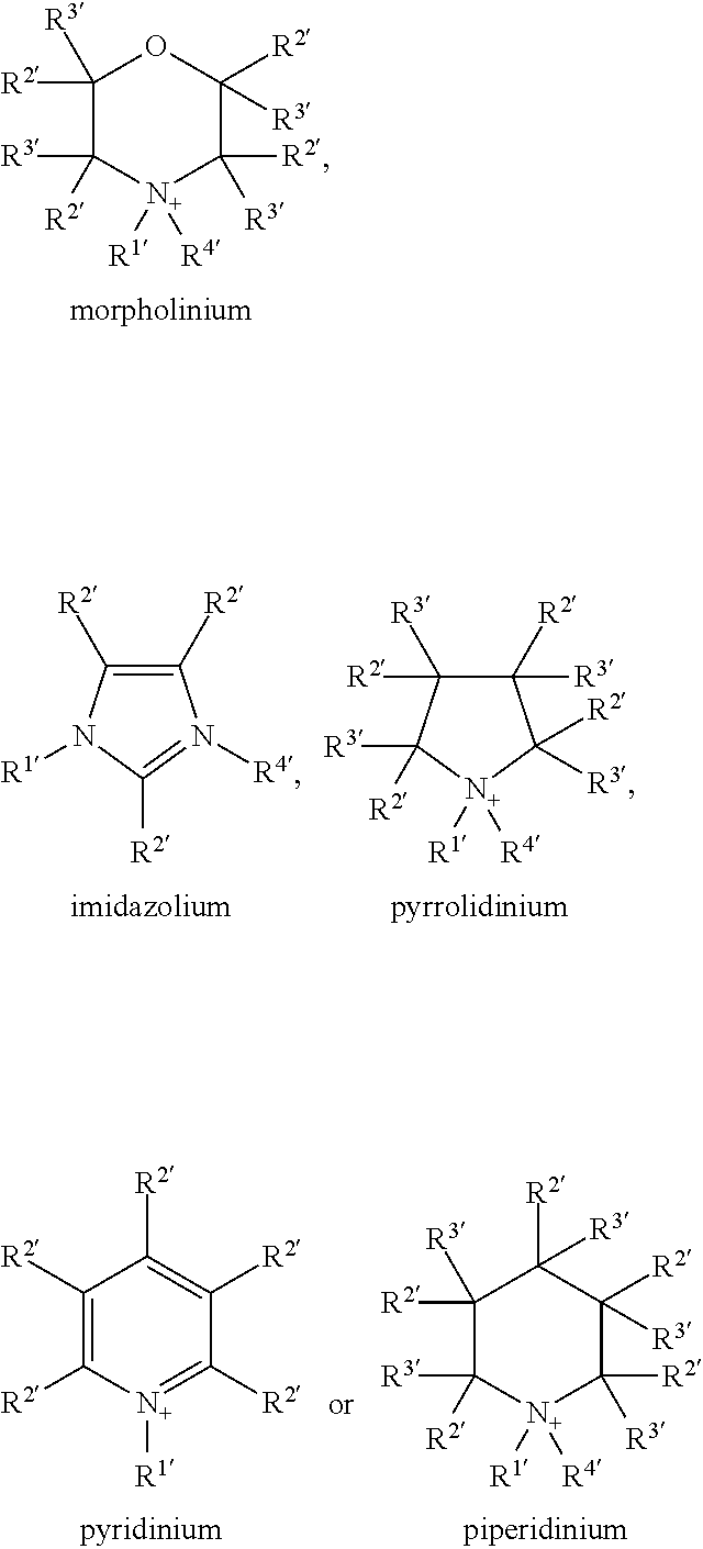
C1([R2])([R3])C([R3])([R2])[N+]([R1])([R4])C([R2])([R3])C([R3])([R2])O1.C1([R2])([R3])C([R2])([R3])C([R2])([R3])[N+]([R1])([R4])C1([R3])[R2].C1([R2])=C([R2])N([R4])=C([R2])N1[R1].C1([R2])([R3])C([R3])([R2])[N+]([R1])([R4])C([R2])([R3])C([R3])([R2])C1([R2])[R3].C1([R2])=C([R2])[N+]([R1])=C([R2])C([R2])=C1[R2]
